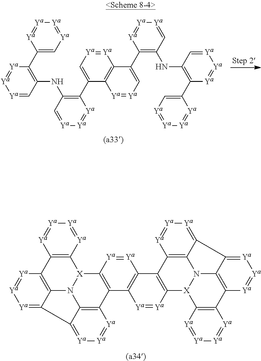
[Ya]1=[Ya]C2=C(C(C3=C(NC4=C(C5=C[Ya]=[Ya][Ya]=[Ya]5)[Ya]=[Ya][Ya]=C4)C=[Ya][Ya]=[Ya]3)=C1)[Ya]=[Ya]C=C2C1=C(NC2=C(C3=C[Ya]=[Ya][Ya]=[Ya]3)[Ya]=[Ya][Ya]=C2)C=[Ya][Ya]=[Ya]1.[Ya]1=[Ya]C2=C(C3=C1[X]1N4C5=C3[Ya]=[Ya][Ya]=C5C3=[Ya][Ya]=[Ya]C(=C43)C3=C1[Ya]=[Ya][Ya]=[Ya]3)[Ya]=[Ya]C1=C2C2=C3C(=[Ya][Ya]=[Ya]2)C2=[Ya][Ya]=[Ya]C4=C2N3[X]1C1=C4[Ya]=[Ya][Ya]=[Ya]1
